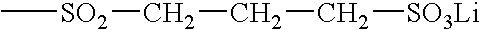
C[SO2]CCC[SO3Li]
